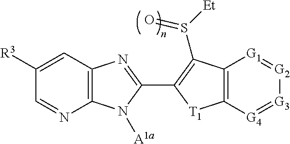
C1([R3])=CC2=C(N=C1)N([A1a])C(C1=C(S(=O)[Et])C3=C([G4]=[G3][G2]=[G1]3)[T1]1)=N2
